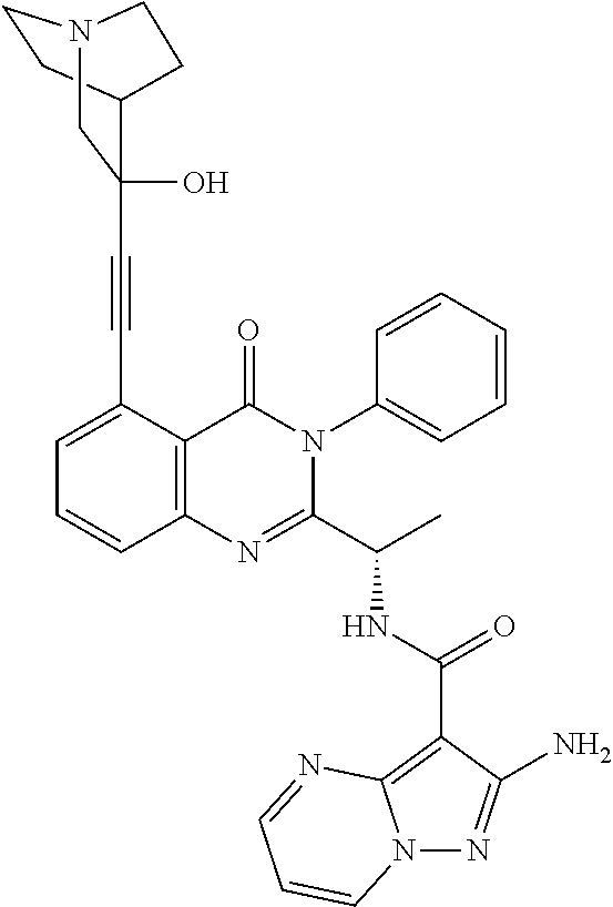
N(C(C1=NC2=C(C(=O)N1C1=CC=CC=C1)C(C#CC1(O)C3CCN(C1)CC3)=CC=C2)C)C(C1=C2N(N=C1N)C=CC=N2)=O
